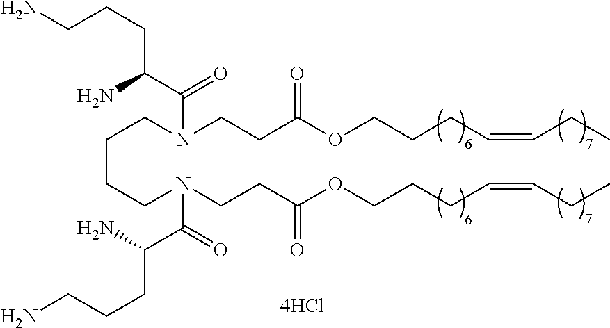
C(CCCN(CCC(OCCCC=CCC)=O)C(=O)C(N)CCCN)N(CCC(OCCCC=CCC)=O)C(C(CCCN)N)=O
